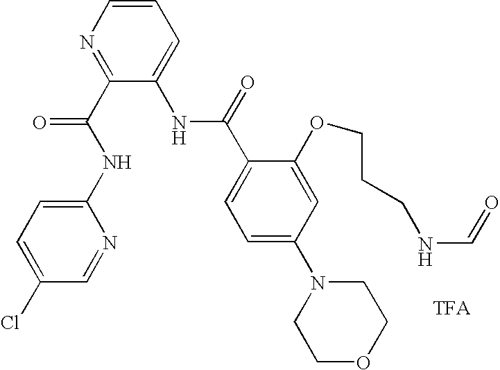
C(C1=CC=C(N2CCOCC2)C=C1OCCCNC=O)(=O)NC1=CC=CN=C1C(NC1=CC=C(Cl)C=N1)=O
